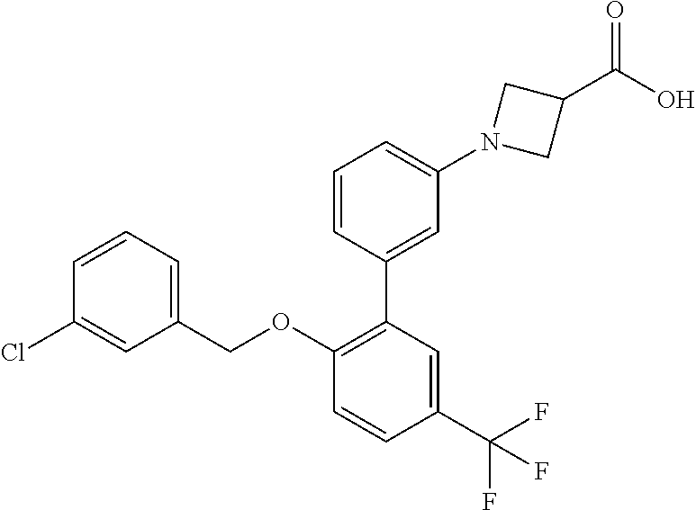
C1=CC(C2=C(OCC3=CC=CC(Cl)=C3)C=CC(C(F)(F)F)=C2)=CC(N2CC(C(O)=O)C2)=C1
